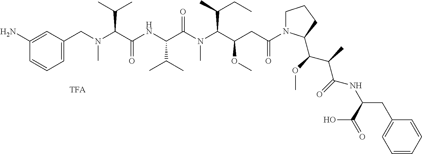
C1(N)=CC(CN(C(C(NC(C(N(C(C(CC(N2CCCC2C(OC)C(C)C(NC(CC2=CC=CC=C2)C(O)=O)=O)=O)OC)C(C)CC)C)=O)C(C)C)=O)C(C)C)C)=CC=C1
